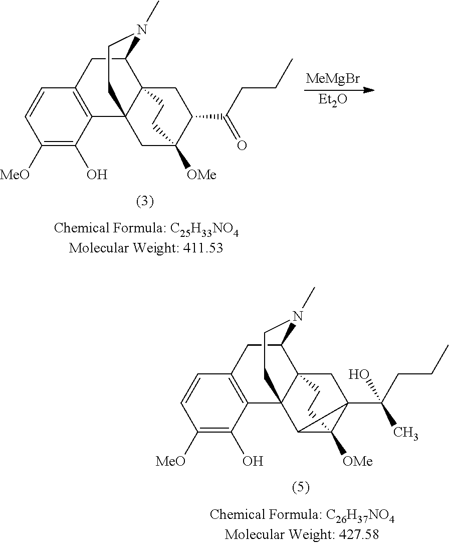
C1([MeO])=C(O)C2=C(C=C1)CC1C34C2(CC([OMe])(C(C(CCC)=O)C3)CC4)CCN1C.[MeMgBr].[Et2O].C1([MeO])=C(O)C2=C(C=C1)CC1C34C2(C2C([OMe])(C2(C(CCC)(C)O)C3)CC4)CCN1C
